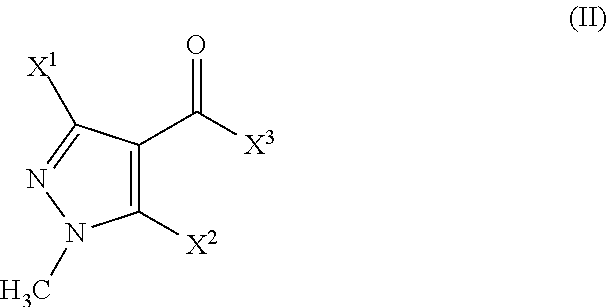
C1([X2])=C(C([X3])=O)C([X1])=NN1C
